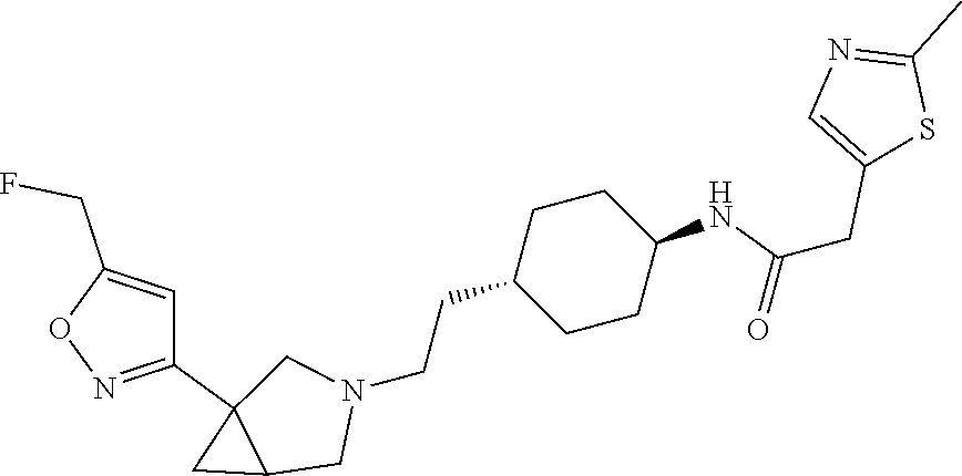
C1(C23CC2CN(CCC2CCC(NC(=O)CC4=CN=C(C)S4)CC2)C3)=NOC(CF)=C1
